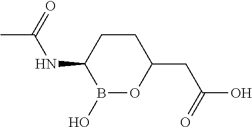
B1(O)OC(CC(O)=O)CCC1NC(C)=O
